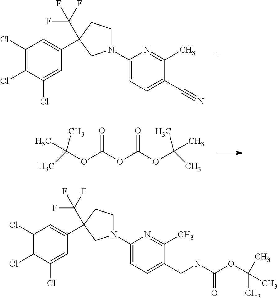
C1(Cl)=C(Cl)C(Cl)=CC(C2(C(F)(F)F)CCN(C3=CC=C(C#N)C(C)=N3)C2)=C1.O=C(OC(OC(C)(C)C)=O)OC(C)(C)C.C1(Cl)=C(Cl)C(Cl)=CC(C2(C(F)(F)F)CCN(C3=CC=C(CNC(OC(C)(C)C)=O)C(C)=N3)C2)=C1
